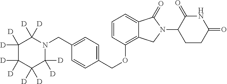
C1=CC(OCC2=CC=C(CN3C([D])([D])C([D])([D])C([D])([D])C([D])([D])C3([D])[D])C=C2)=C2C(=C1)C(=O)N(C1C(=O)NC(=O)CC1)C2
